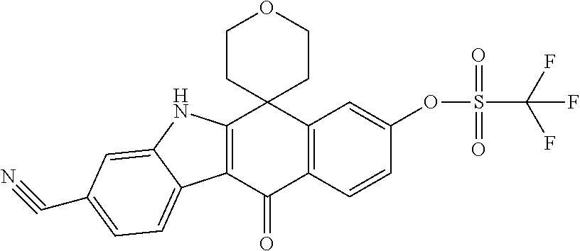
C12=C(C(=O)C3=C(C14CCOCC4)C=C(OS(C(F)(F)F)(=O)=O)C=C3)C1=CC=C(C#N)C=C1N2
